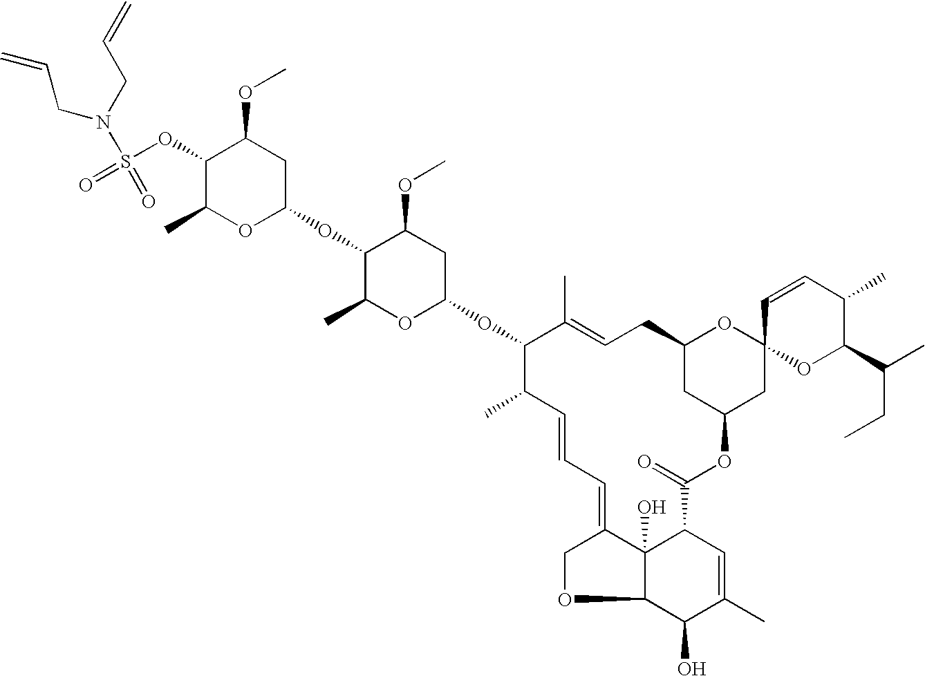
C1(OS(N(CC=C)CC=C)(=O)=O)C(C)OC(OC2C(C)OC(OC3C(C)C=CC=C4COC5C4(O)C(C=C(C)C5O)C(=O)OC4CC(CC=C3C)OC3(C4)OC(C(CC)C)C(C)C=C3)CC2OC)CC1OC
